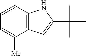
C12=C(C=CC=C1[Me])NC(C(C)(C)C)=C2
